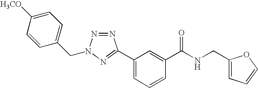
N1=NN(CC2=CC=C([H3CO])C=C2)N=C1C1=CC=CC(C(NCC2=CC=CO2)=O)=C1
